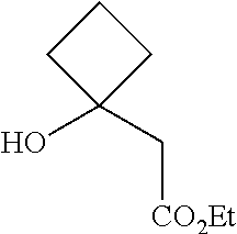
C1(O)(C[CO2Et])CCC1
